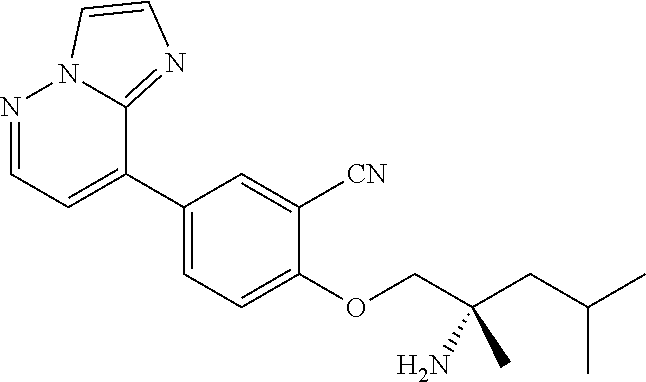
N1=CC=C(C2=CC=C(OCC(CC(C)C)(N)C)C([CN])=C2)C2=NC=CN12
